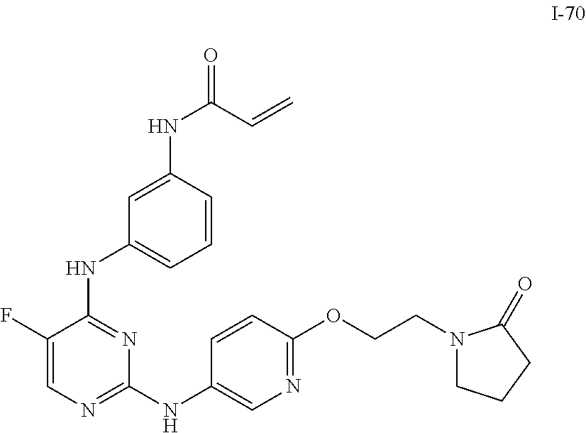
C1(NC2=CC=CC(NC(=O)C=C)=C2)=NC(NC2=CN=C(OCCN3CCCC3=O)C=C2)=NC=C1F
